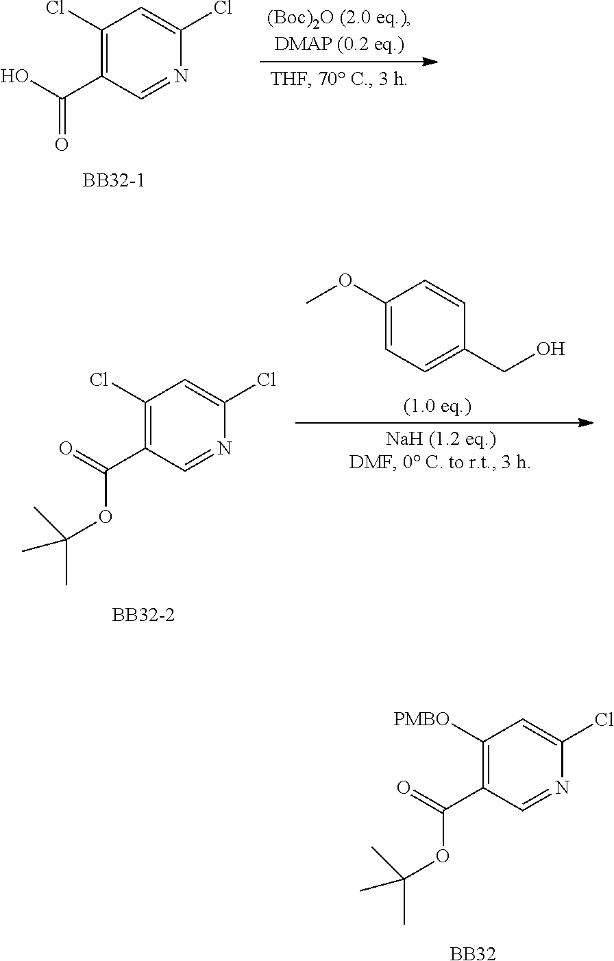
C1([PMBO])=C(C(=O)OC(C)(C)C)C=NC(Cl)=C1.[BB32].C1(Cl)=C(C(O)=O)C=NC(Cl)=C1.[BB32-1].C1(Cl)=C(C(=O)OC(C)(C)C)C=NC(Cl)=C1.[BB32-2].C1(OC)=CC=C(CO)C=C1
